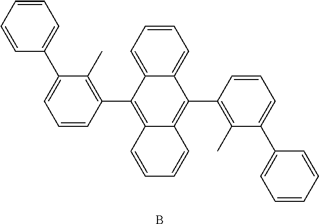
C1=CC=C2C(=C1)C(C1=C(C)C(C3=CC=CC=C3)=CC=C1)=C1C(=C2C2=C(C)C(C3=CC=CC=C3)=CC=C2)C=CC=C1.B
